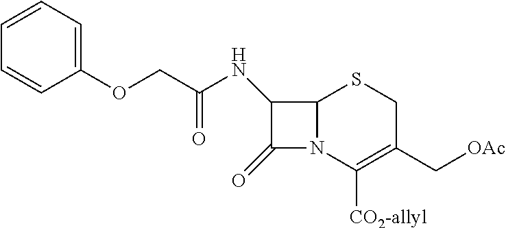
C1(OCC(=O)NC2C(=O)N3C2SCC(C[OAc])=C3[CO2-allyl])=CC=CC=C1
